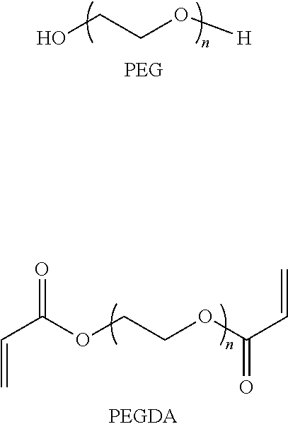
OCCO[H].C(C(OCCOC(C=C)=O)=O)=C
